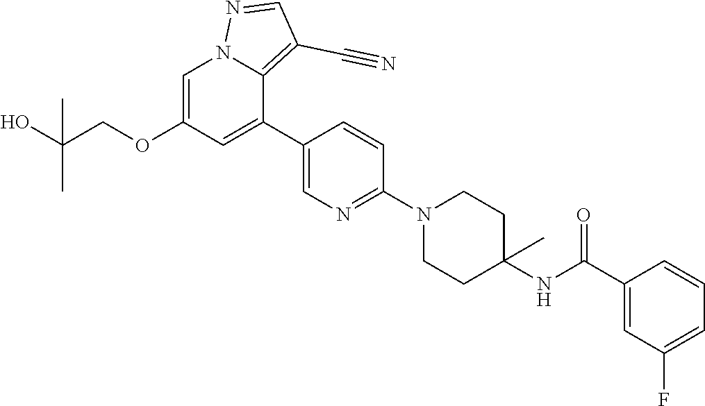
C1=C(OCC(O)(C)C)C=C(C2=CN=C(N3CCC(NC(C4=CC(F)=CC=C4)=O)(C)CC3)C=C2)C2=C(C#N)C=NN12
